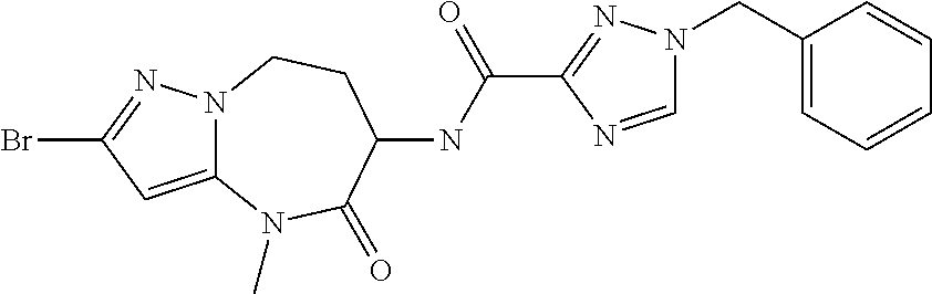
BrC1=NN2C(=C1)N(C)C(=O)C(NC(C1=NN(CC3=CC=CC=C3)C=N1)=O)CC2
